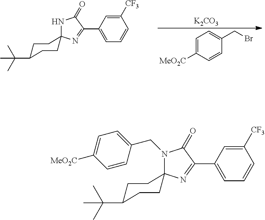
C1=C([MeO2C])C=CC(CBr)=C1.[K2CO3].N1C(=O)C(C2=CC=CC([CF3])=C2)=NC12CCC(C(C)(C)C)CC2.N1(CC2=CC=C([MeO2C])C=C2)C(=O)C(C2=CC=CC([CF3])=C2)=NC12CCC(C(C)(C)C)CC2
